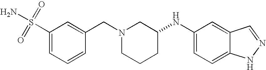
C1(S(=O)(=O)N)=CC=CC(CN2CCCC(NC3=CC=C4C(=C3)C=NN4)C2)=C1
